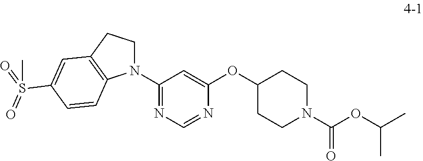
N1(C2=NC=NC(OC3CCN(C(OC(C)C)=O)CC3)=C2)CCC2=C1C=CC(S(=O)(=O)C)=C2
